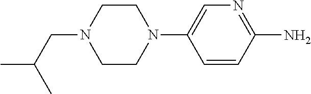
C(N1CCN(C2=CN=C(N)C=C2)CC1)C(C)C
